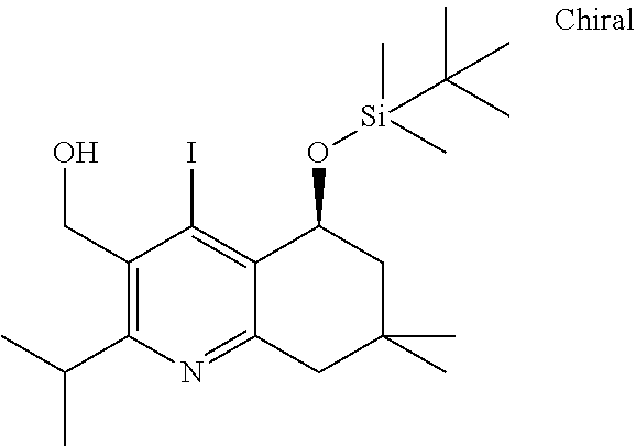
C1(C(C)C)=C(CO)C(I)=C2C(=N1)CC(C)(C)CC2O[Si](C)(C)C(C)(C)C
